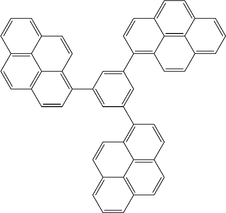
C1=C(C2=C3C4=C(C=C2)C=CC2=C4C(=CC=C2)C=C3)C=C(C2=C3C4=C5C(=CC=C4C=C2)C=CC=C5C=C3)C=C1C1=C2C3=C(C=C1)C=CC1=C3C(=CC=C1)C=C2
